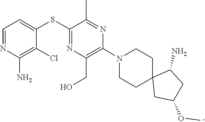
C1CN(C2=C(CO)N=C(SC3=CC=NC(N)=C3Cl)C(C)=N2)CCC12CC(OC)CC2N
